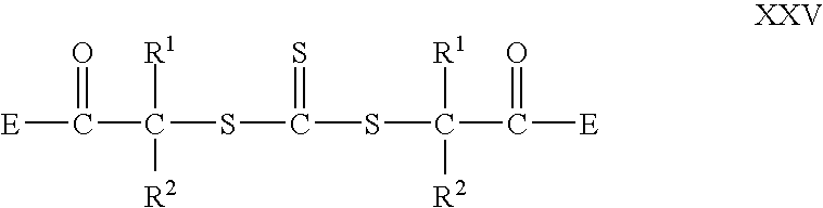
S(C(SC(C([E])=O)([R1])[R2])=S)C(C([E])=O)([R1])[R2]
